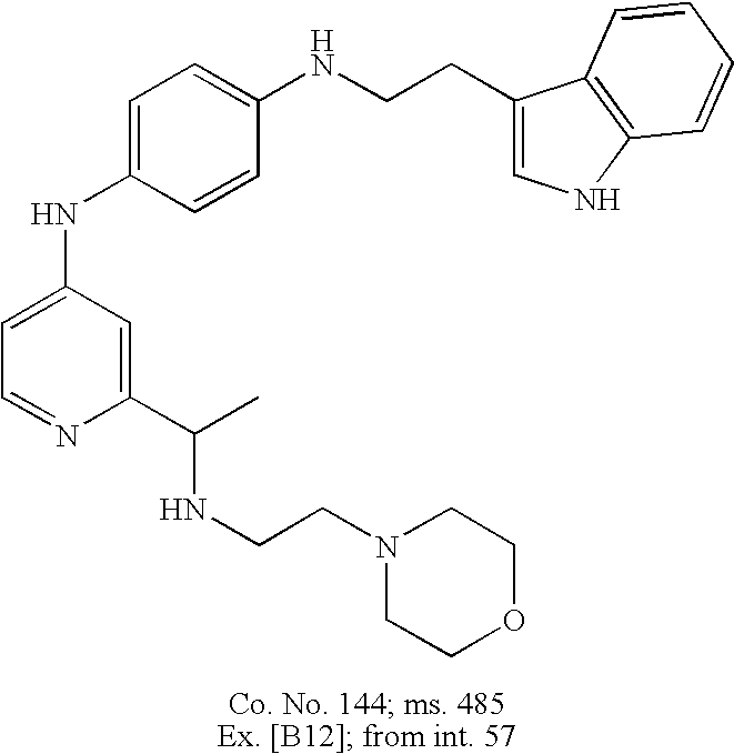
C1=C(NC2=CC=C(NCCC3=CNC4=C3C=CC=C4)C=C2)C=C(C(NCCN2CCOCC2)C)N=C1
